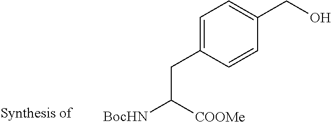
C1=C(CC([BocHN])[COOMe])C=CC(CO)=C1
